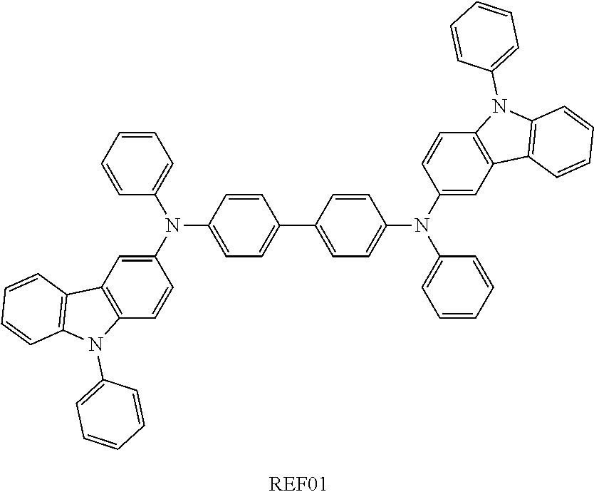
C1(N(C2=CC3=C(C=C2)N(C2=CC=CC=C2)C2=C3C=CC=C2)C2=CC=CC=C2)=CC=C(C2=CC=C(N(C3=CC4=C(C=C3)N(C3=CC=CC=C3)C3=C4C=CC=C3)C3=CC=CC=C3)C=C2)C=C1
